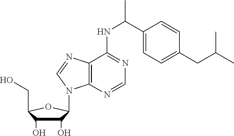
C1(O)C(O)C(CO)OC1N1C2=C(N=C1)C(NC(C)C1=CC=C(CC(C)C)C=C1)=NC=N2
